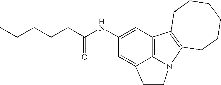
C(C(NC1=CC2=C3C(=C1)CCN3C1=C2CCCCCC1)=O)CCCC
